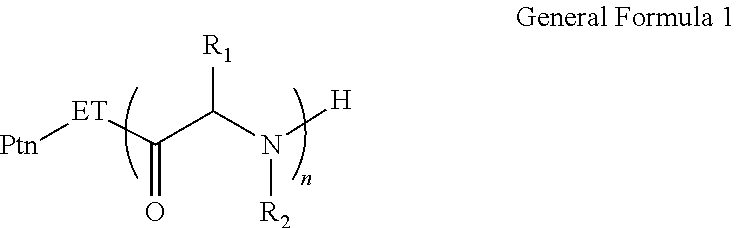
[Ptn][ET]C(C(N([H])[R2])[R1])=O
